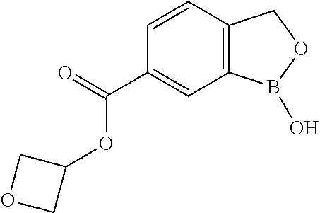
C1=CC2=C(C=C1C(=O)OC1COC1)B(O)OC2
